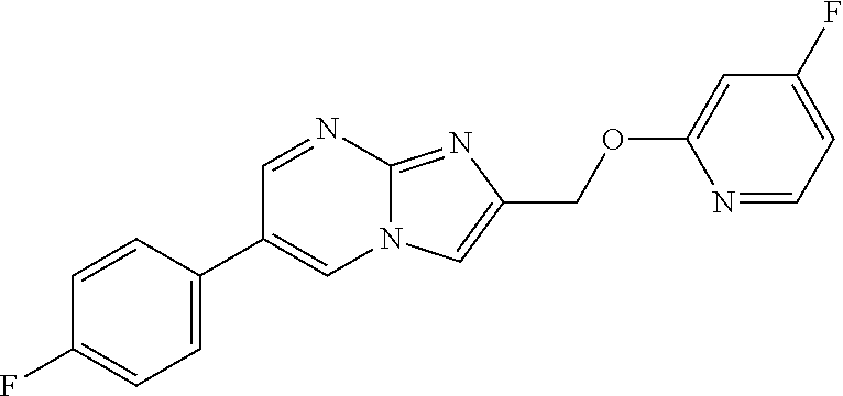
C1=C(C2=CN3C(=NC(COC4=CC(F)=CC=N4)=C3)N=C2)C=CC(F)=C1
